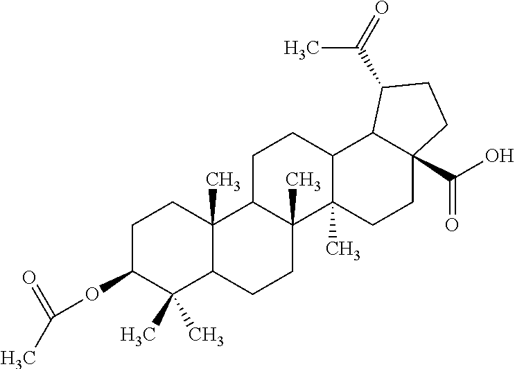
C1C(OC(C)=O)C(C)(C)C2C(C)(C1)C1C(C)(CC2)C2(C)C(CC1)C1C(C(O)=O)(CC2)CCC1C(=O)C
